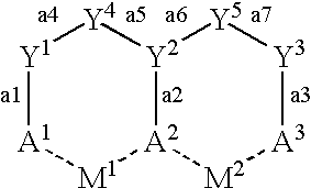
[Y1]1[A1][M1][A2]2[Y2]([Y4]1)[Y5][Y3][A3][M2]2
